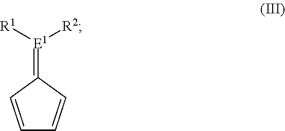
C1=CC(=[E1]([R2])[R1])C=C1
